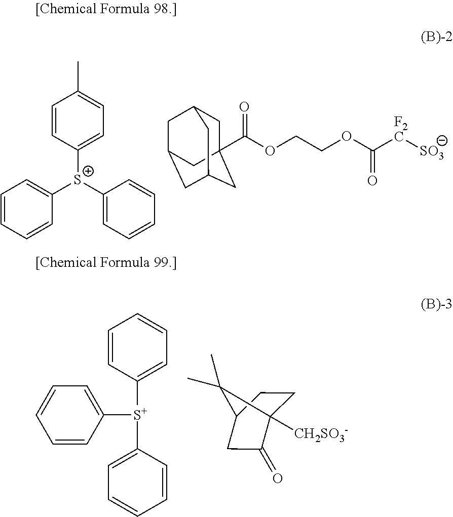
C1=CC([S+](C2=CC=CC=C2)C2=CC=CC=C2)=CC=C1C.C(=O)(OCCOC(=O)[F2C][SO3])C12CC3CC(CC(C1)C3)C2.C1=CC([S+](C2=CC=CC=C2)C2=CC=CC=C2)=CC=C1.C1C2([CH2SO3-])C(=O)CC(C1)C2(C)C
